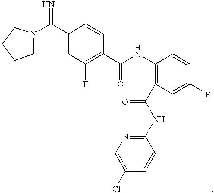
C1N(C(C2=CC(F)=C(C(NC3=C(C(NC4=NC=C(Cl)C=C4)=O)C=C(F)C=C3)=O)C=C2)=N)CCC1
